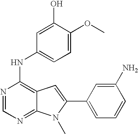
N1=CN=C2C(=C1NC1=CC=C(OC)C(O)=C1)C=C(C1=CC=CC(N)=C1)N2C
